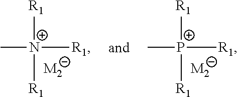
[R1][N+]([R1])([R1])C.[M2].[R1][P+]([R1])([R1])C.[M2]
